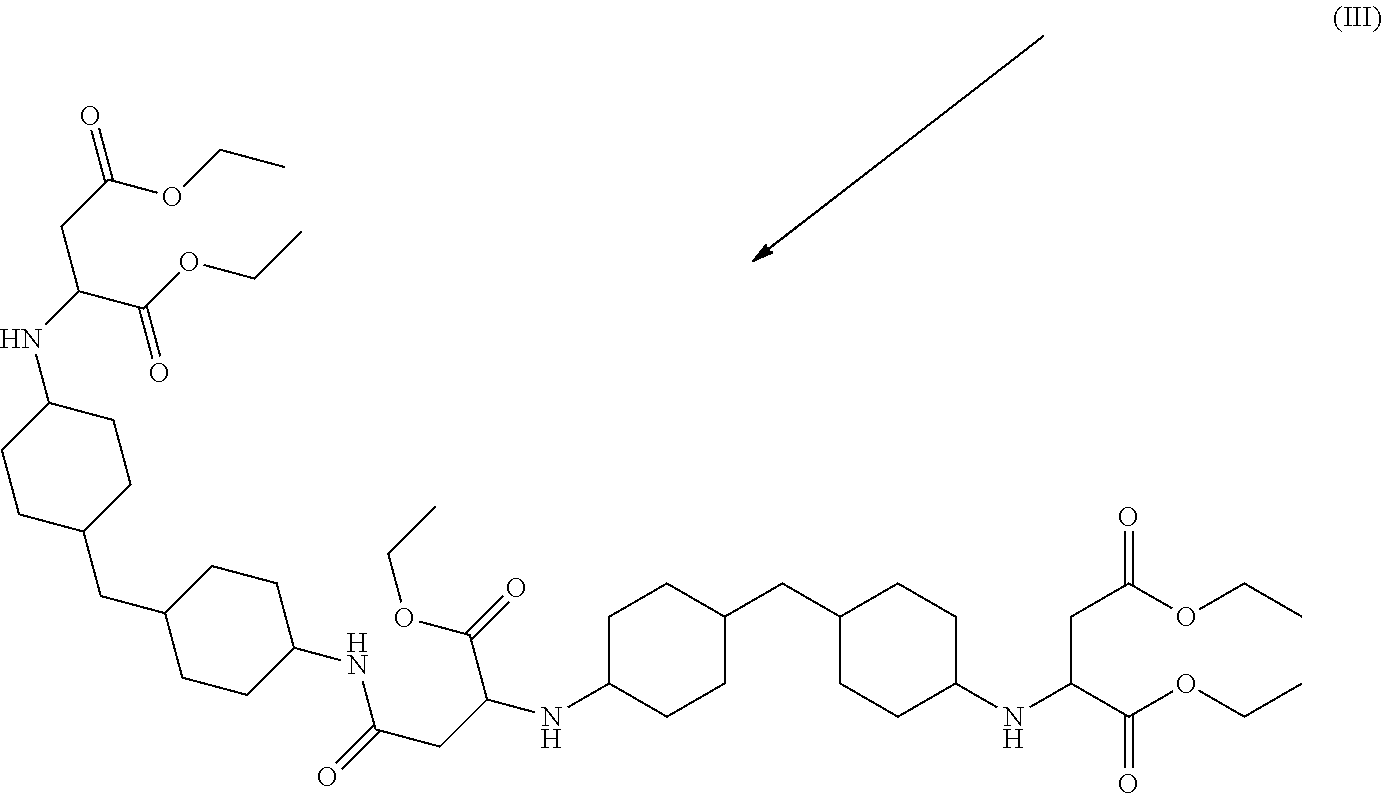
C1C(NC(C(OCC)=O)CC(NC2CCC(CC3CCC(NC(CC(=O)OCC)C(OCC)=O)CC3)CC2)=O)CCC(CC2CCC(NC(C(OCC)=O)CC(=O)OCC)CC2)C1
